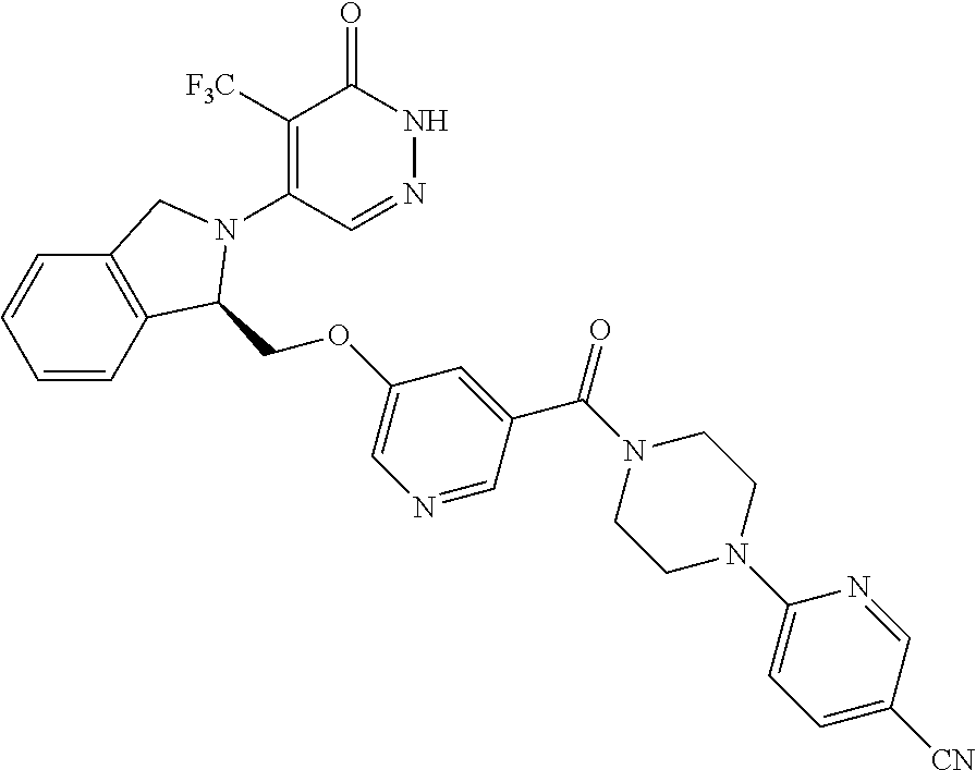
C1([F3C])=C(N2C(COC3=CN=CC(C(=O)N4CCN(C5=CC=C([CN])C=N5)CC4)=C3)C3=C(C=CC=C3)C2)C=NNC1=O
